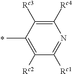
C1([Rc4])=C([Rc3])C(C)=C([Rc2])C([Rc1])=N1
